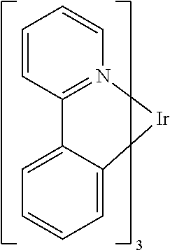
C12=CC=CC=C1[Ir]N1=C2C=CC=C1
